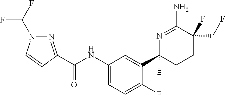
C(NC1=CC=C(F)C(C2(C)CCC(CF)(F)C(N)=N2)=C1)(=O)C1=NN(C(F)F)C=C1
